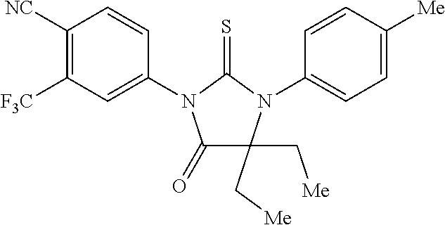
C1(=O)C(C[Me])(C[Me])N(C2=CC=C([Me])C=C2)C(=S)N1C1=CC([F3C])=C([NC])C=C1
